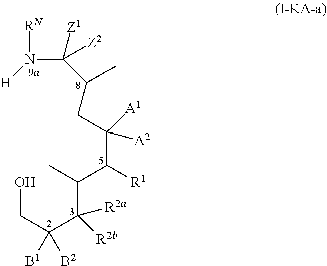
C(C(C(C(C)C(C(CC(C)C(N([RN])[H])([Z1])[Z2])([A2])[A1])[R1])([R2a])[R2b])([B1])[B2])O
